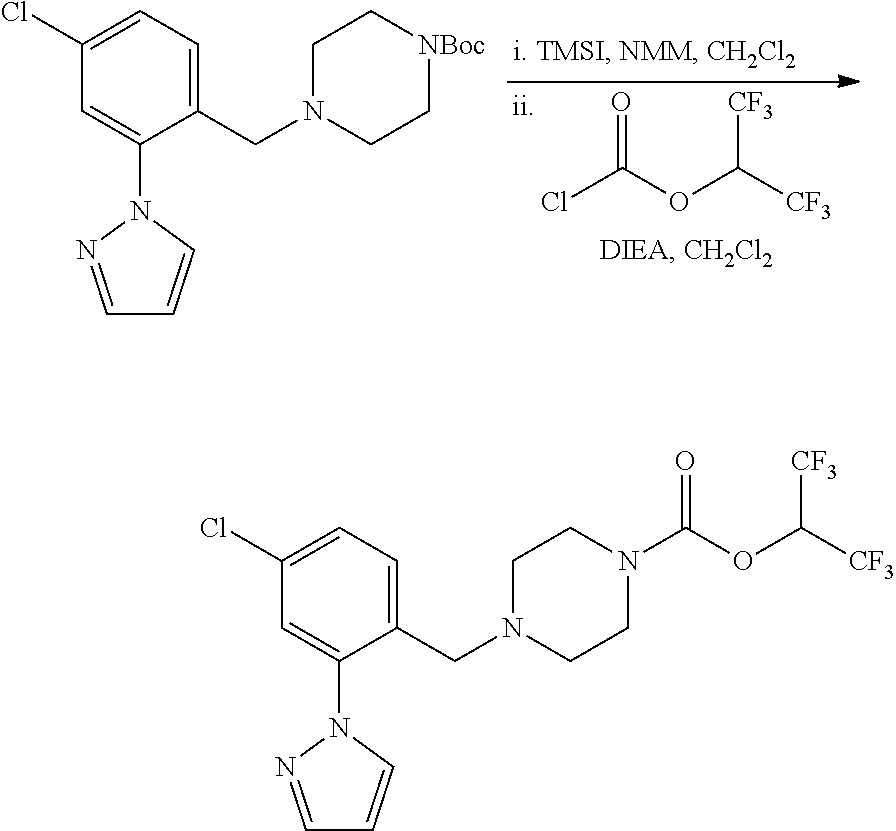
ClC(OC([CF3])[CF3])=O.C1(Cl)=CC=C(CN2CC[NBoc]CC2)C(N2N=CC=C2)=C1.C1(Cl)=CC=C(CN2CCN(C(OC([CF3])[CF3])=O)CC2)C(N2N=CC=C2)=C1
